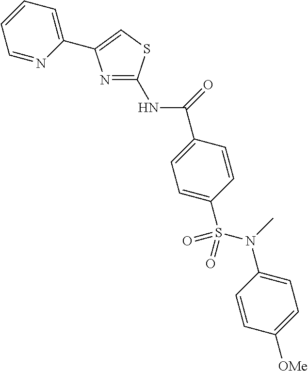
C(C1=CC=C(S(N(C2=CC=C([OMe])C=C2)C)(=O)=O)C=C1)(=O)NC1=NC(C2=CC=CC=N2)=CS1
